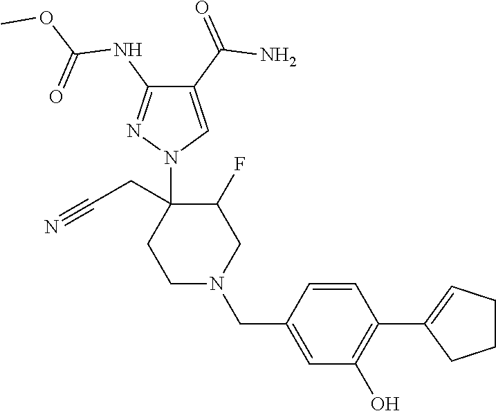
C1(C(=O)N)=CN(C2(CC#N)CCN(CC3=CC(O)=C(C4=CCCC4)C=C3)CC2F)N=C1NC(OC)=O
